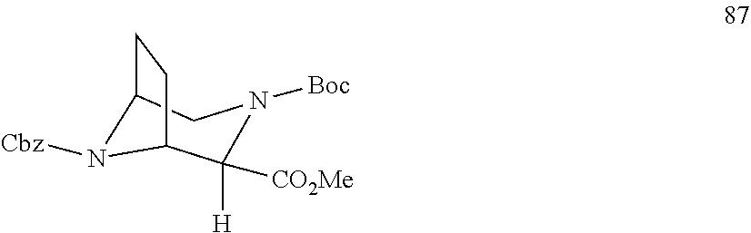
C1([H])([CO2Me])C2CCC(CN1[Boc])N2[Cbz]
